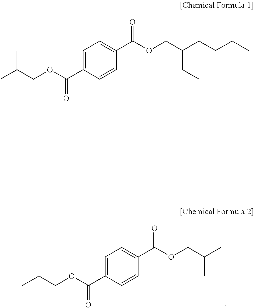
C1=C(C(OCC(C)C)=O)C=CC(C(OCC(C)C)=O)=C1.C1=C(C(OCC(C)C)=O)C=CC(C(OCC(CCCC)CC)=O)=C1
